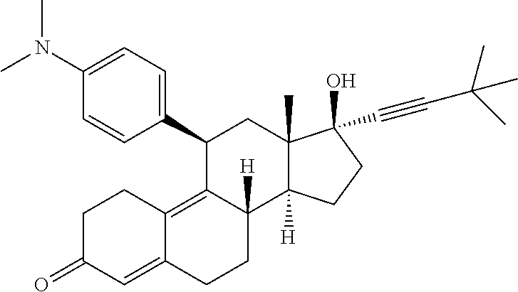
C1(C2=CC=C(N(C)C)C=C2)C2=C3C(=CC(=O)CC3)CCC2([H])C2([H])C(C)(C1)C(O)(C#CC(C)(C)C)CC2
